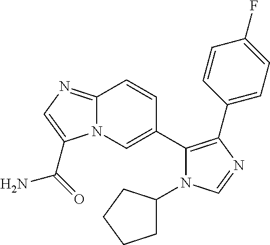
C12=NC=C(C(=O)N)N1C=C(C1=C(C3=CC=C(F)C=C3)N=CN1C1CCCC1)C=C2
